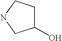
C1(O)CCNC1
